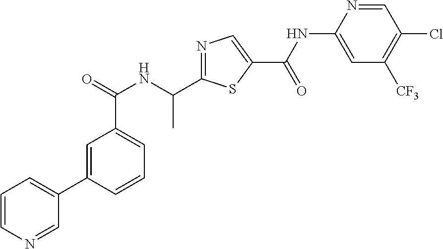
C1=CC(C2=CC=CN=C2)=CC(C(=O)NC(C)C2=NC=C(C(NC3=CC([CF3])=C(Cl)C=N3)=O)S2)=C1
